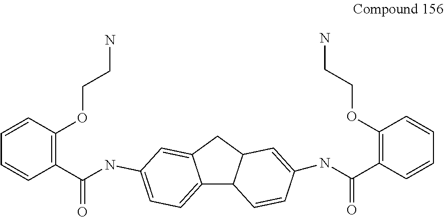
C12=CC=C(NC(C3=C(OCCN)C=CC=C3)=O)C=C1CC1C2C=CC(NC(C2=C(OCCN)C=CC=C2)=O)=C1
